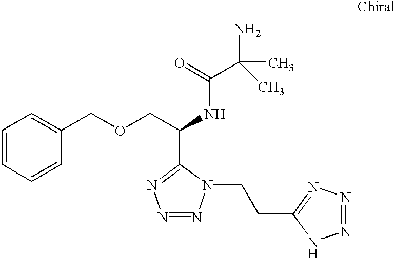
C1=CC=CC(COCC(NC(C(C)(N)C)=O)C2=NN=NN2CCC2=NN=NN2)=C1
